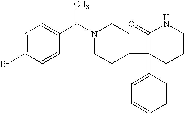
C1=C(Br)C=CC(C(N2CCC(C3(C4=CC=CC=C4)CCCNC3=O)CC2)C)=C1
